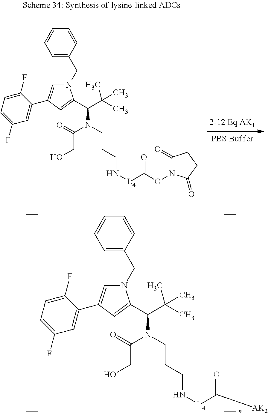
N1(CC2=CC=CC=C2)C=C(C2=CC(F)=CC=C2F)C=C1C(C(C)(C)C)N(CCCN[L4]C(ON1C(=O)CCC1=O)=O)C(=O)CO.N1(CC2=CC=CC=C2)C=C(C2=CC(F)=CC=C2F)C=C1C(C(C)(C)C)N(CCCN[L4]C([AK2])=O)C(=O)CO
